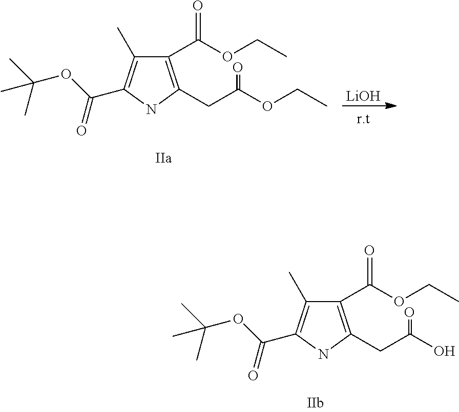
C1(C(OCC)=O)=C(CC(OCC)=O)NC(C(=O)OC(C)(C)C)=C1C.[LiOH].C1(C(OCC)=O)=C(CC(O)=O)NC(C(=O)OC(C)(C)C)=C1C
